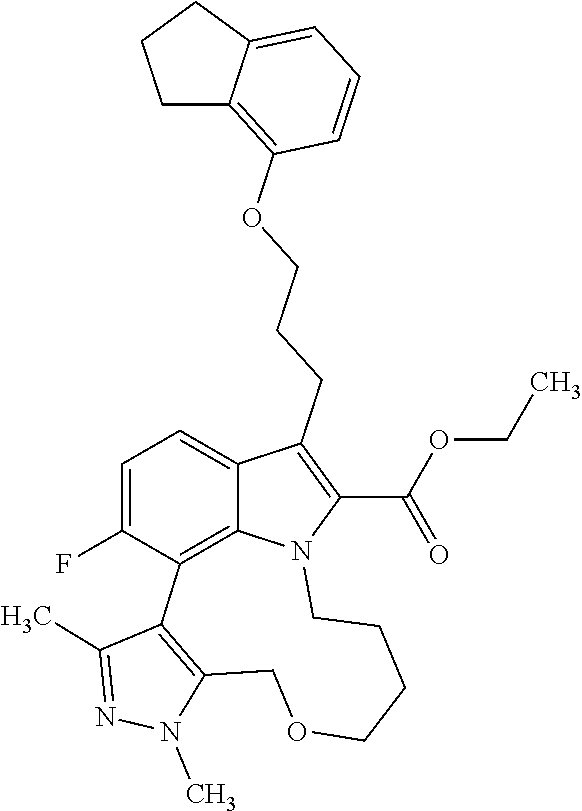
N1(C)C2=C(C(C)=N1)C1=C3C(=CC=C1F)C(CCCOC1=C4C(=CC=C1)CCC4)=C(C(OCC)=O)N3CCCCOC2
